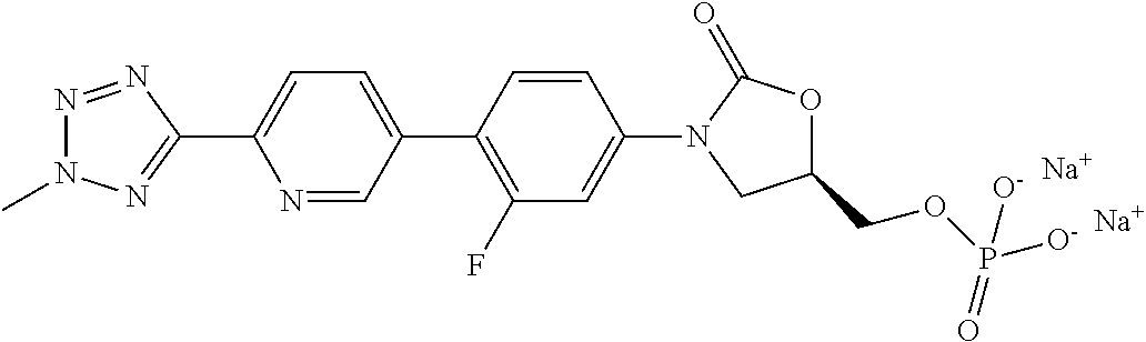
N1(C)N=NC(C2=CC=C(C3=C(F)C=C(N4CC(COP(=O)([O-])[O-])OC4=O)C=C3)C=N2)=N1.[Na].[Na]
